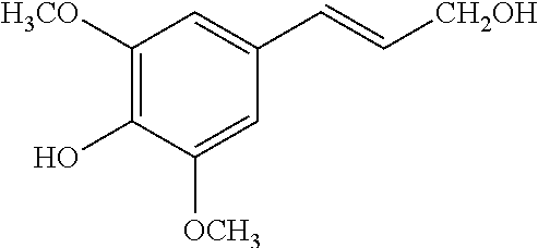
C1([H3CO])=C(O)C([OCH3])=CC(C=C[CH2OH])=C1
